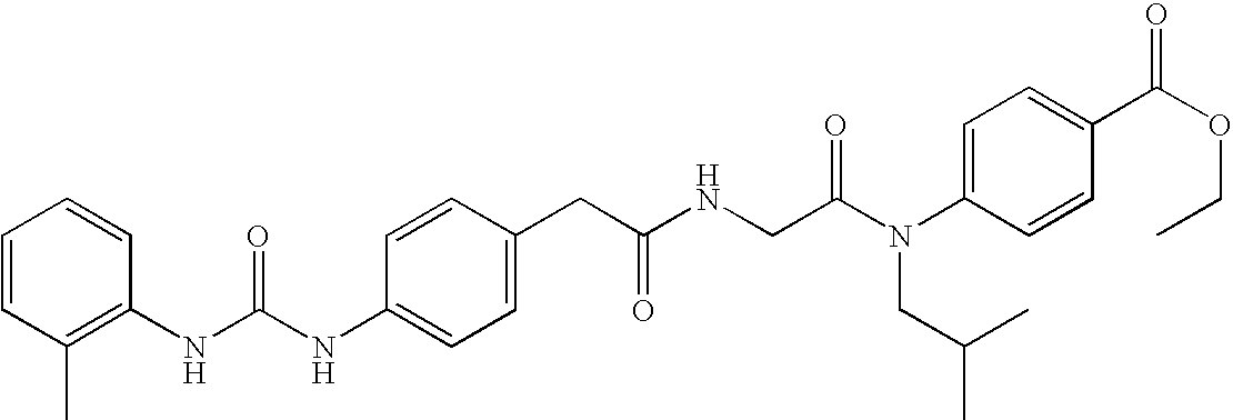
C1=CC(NC(NC2=C(C)C=CC=C2)=O)=CC=C1CC(NCC(N(C1=CC=C(C(OCC)=O)C=C1)CC(C)C)=O)=O
